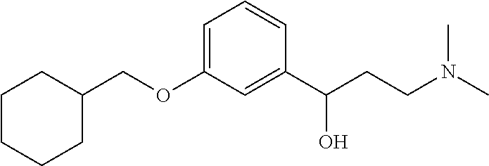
C(OC1=CC=CC(C(CCN(C)C)O)=C1)C1CCCCC1
